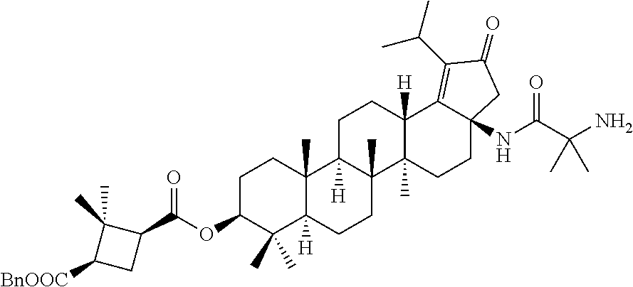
C1(C(OC2CCC3(C)C([H])(C2(C)C)CCC2(C)C3([H])CCC3([H])C2(C)CCC2(NC(C(N)(C)C)=O)C3=C(C(C)C)C(=O)C2)=O)C(C)(C)C([BnOOC])C1
